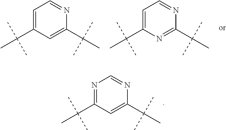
N1=C(C(C)(C)C)C=C(C(C)(C)C)N=C1.C1=C(C(C)(C)C)N=C(C(C)(C)C)N=C1.C1=C(C(C)(C)C)C=C(C(C)(C)C)N=C1
